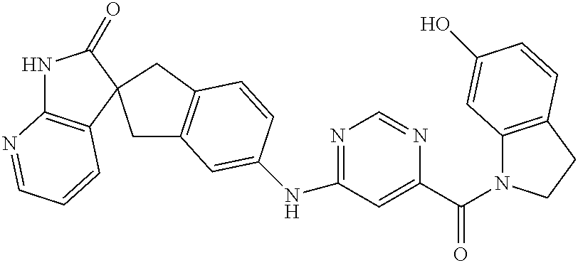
C1=C(NC2=NC=NC(C(=O)N3C4=C(CC3)C=CC(O)=C4)=C2)C=CC2=C1CC1(C2)C2=C(NC1=O)N=CC=C2
